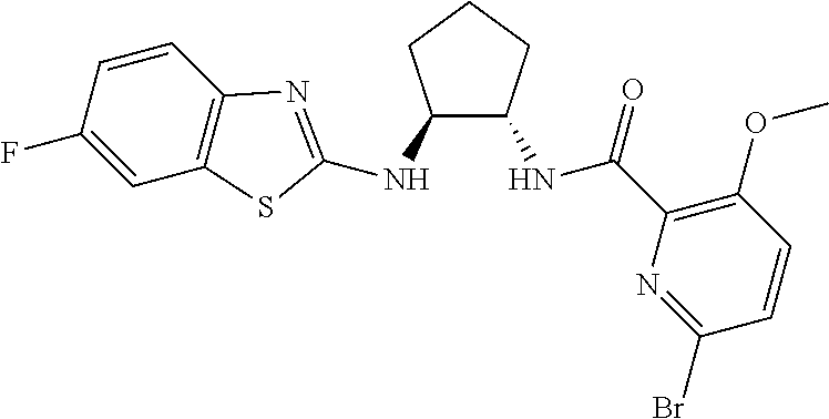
C1(NC2=NC3=C(S2)C=C(F)C=C3)C(NC(C2=C(OC)C=CC(Br)=N2)=O)CCC1
